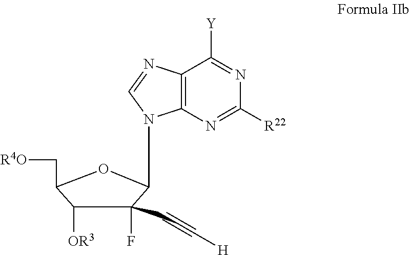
N1=C([Y])C2=C(N=C1[R22])N(C1C(F)(C#C[H])C([OR3])C(C[R4O])O1)C=N2
